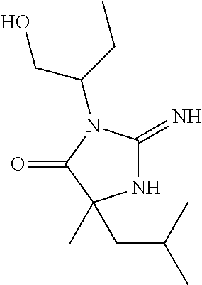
N1C(=N)N(C(CC)CO)C(=O)C1(C)CC(C)C
